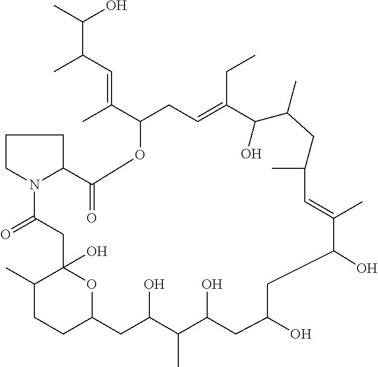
C1(C)CCC2OC1(O)CC(=O)N1CCCC1C(=O)OC(C(=CC(C)C(C)O)C)CC=C(CC)C(O)C(C)CC(C)C=C(C)C(O)CC(O)CC(O)C(C)C(O)C2
